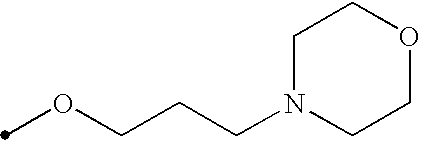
O(CCCN1CCOCC1)C
